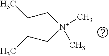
CCC[N+](C)(C)CCC
